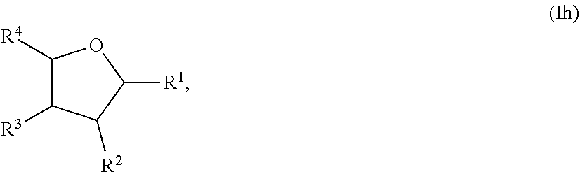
C1([R4])C([R3])C([R2])C([R1])O1
